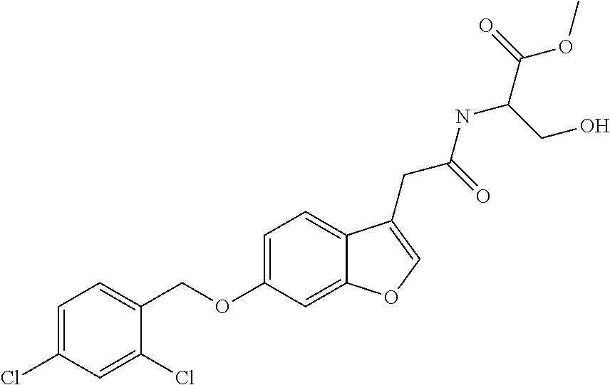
C1=C(Cl)C=C(Cl)C(COC2=CC=C3C(=C2)OC=C3CC(=O)NC(C(OC)=O)CO)=C1
